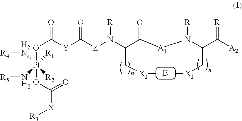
B.[Z](N(C(C([A1]N(C(C([A2])=[R])C[X1]C)[R])=O)C[X1]C)[R])C([Y]C(O[Pt](OC([X][R3])=O)([R1])([H2N][R4])([R2])N[R5])=O)=O
